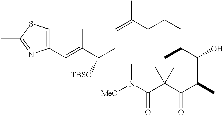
C(=CCC(C(=CC1=CSC(C)=N1)C)[TBSO])(CCCC(C(C(C(C(C(N([MeO])C)=O)(C)C)=O)C)O)C)C
